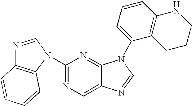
C12=CN=C(N3C4=C(N=C3)C=CC=C4)N=C1N(C1=CC=CC3=C1CCCN3)C=N2
